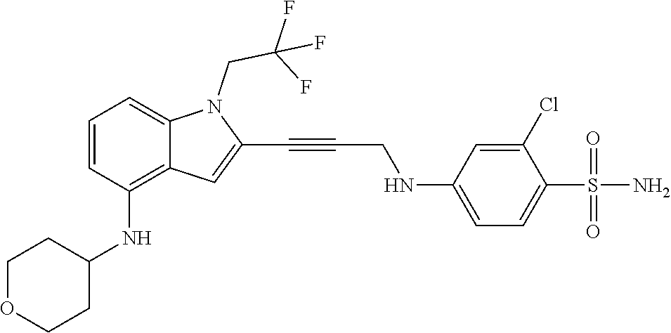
C1=C(NCC#CC2=CC3=C(NC4CCOCC4)C=CC=C3N2CC(F)(F)F)C=C(Cl)C(S(N)(=O)=O)=C1
